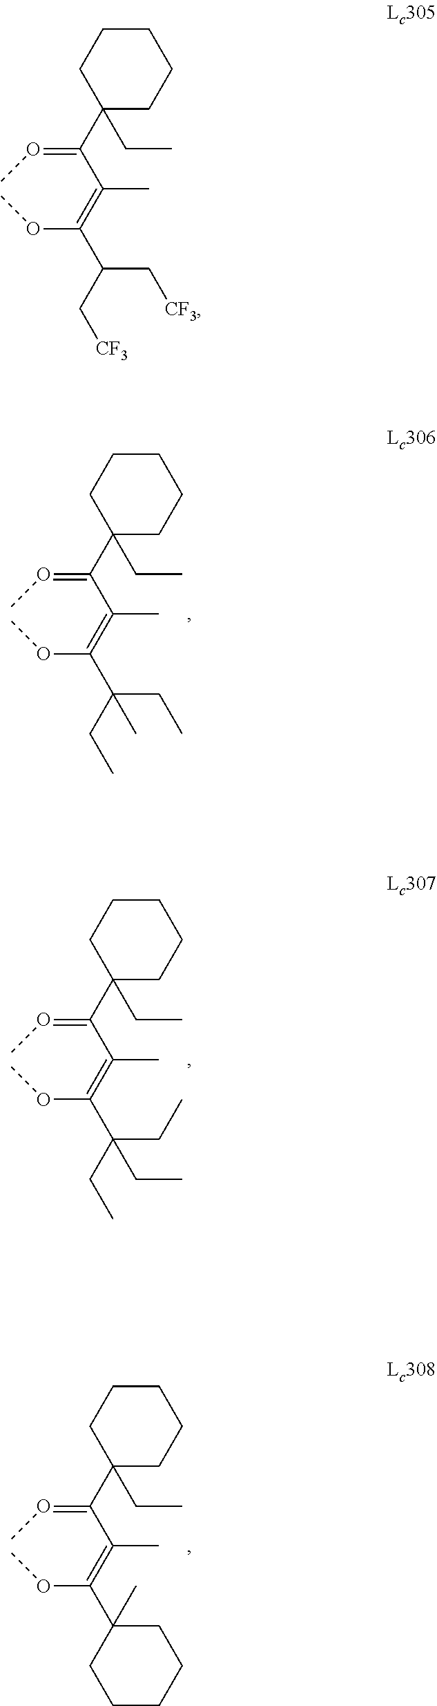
C1(C(=OC)C(=C(OC)C(C[CF3])C[CF3])C)(CC)CCCCC1.C1(C(=OC)C(=C(OC)C(CC)(CC)C)C)(CC)CCCCC1.C1(C(=OC)C(=C(OC)C(CC)(CC)CC)C)(CC)CCCCC1.C1(C(=OC)C(=C(OC)C2(C)CCCCC2)C)(CC)CCCCC1
